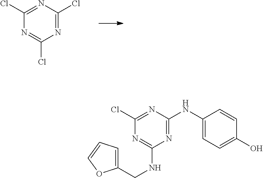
N1=C(Cl)N=C(Cl)N=C1Cl.N1=C(NC2=CC=C(O)C=C2)N=C(Cl)N=C1NCC1=CC=CO1
